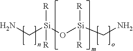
NC[Si](O[Si](CN)([R])[R])([R])[R]
